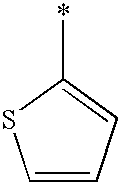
C1=CC=C(*)S1
